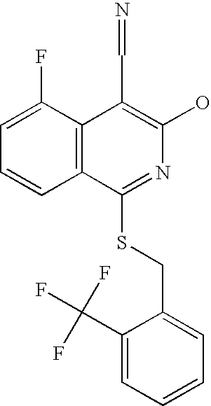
C1=C(F)C2=C(C=C1)C(SCC1=CC=CC=C1C(F)(F)F)=NC(O)=C2C=N
